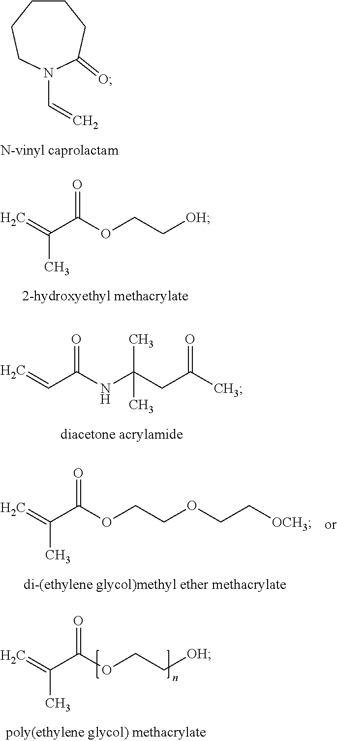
C1CCCN(C=C)C(=O)C1.C=C(C(OCC[OH])=O)C.C=CC(NC(CC(C)=O)(C)C)=O.C=C(C(OCC[OH])=O)C.C=C(C(OCCOCC[OCH3])=O)C
